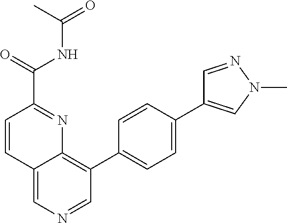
C1=CC2=CN=CC(C3=CC=C(C4=CN(C)N=C4)C=C3)=C2N=C1C(=O)NC(=O)C
